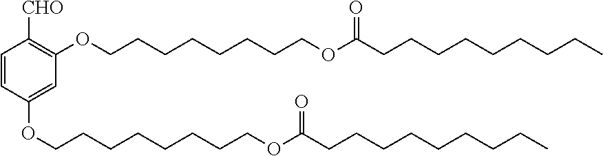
C1=CC(OCCCCCCCCOC(=O)CCCCCCCCC)=CC(OCCCCCCCCOC(CCCCCCCCC)=O)=C1[CHO]
